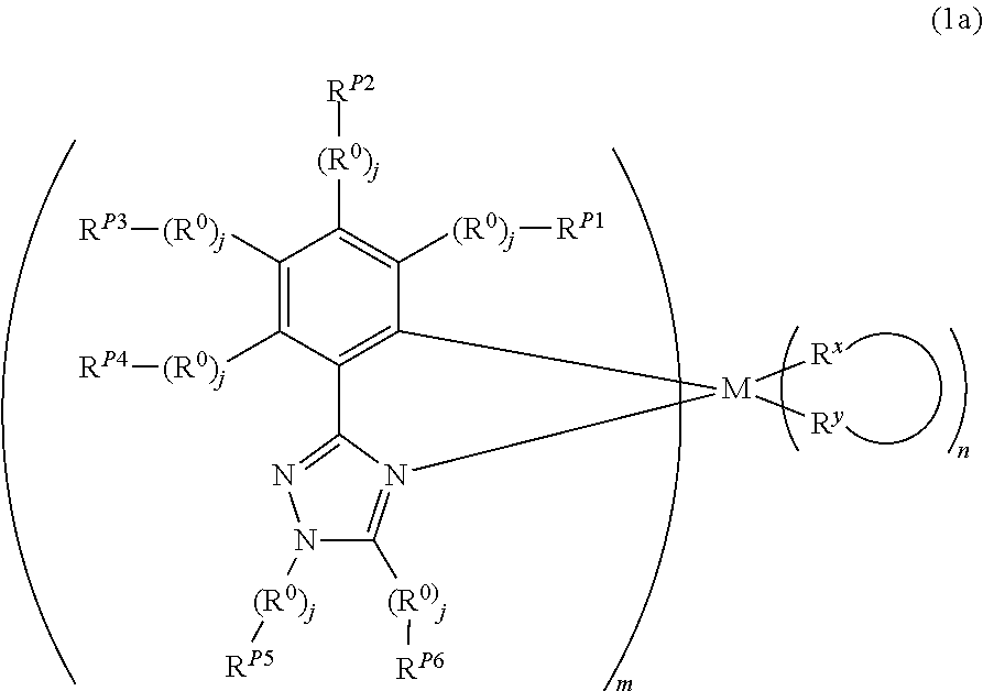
[(R0)j]([RP5])N1N=C2N(=C1[(R0)j][RP6])[M]([Rx])([Ry])C1=C2C([(R0)j][RP4])=C([(R0)j][RP3])C([(R0)j][RP2])=C1[(R0)j][RP1]
